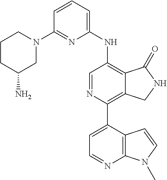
C1=CC=C(NC2=C3C(=C(C4=CC=NC5=C4C=CN5C)N=C2)CNC3=O)N=C1N1CCCC(N)C1
